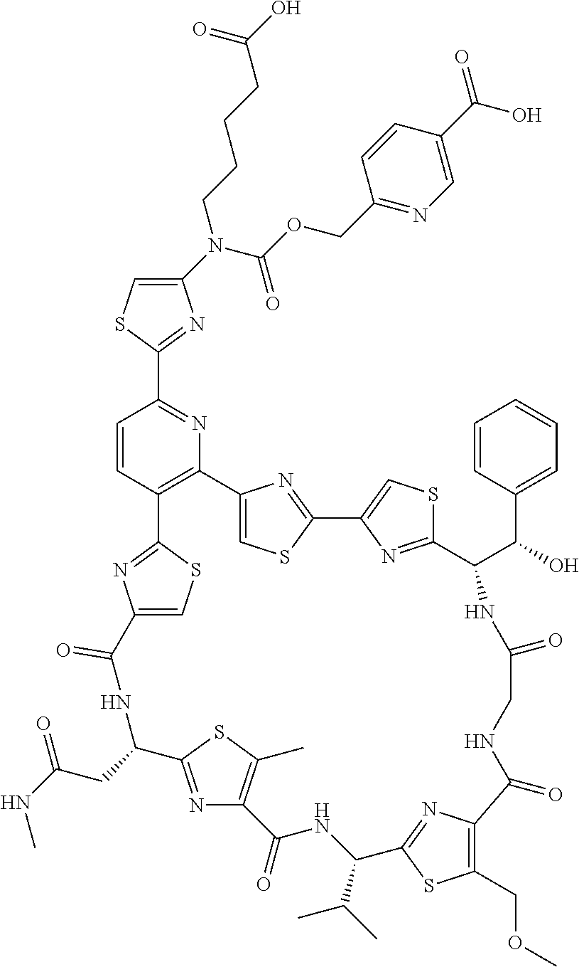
C1(N(C(OCC2=NC=C(C(=O)O)C=C2)=O)CCCCC(=O)O)=CSC(C2=NC3=C(C=C2)C2=NC(=CS2)C(=O)NC(CC(=O)NC)C2=NC(=C(C)S2)C(=O)NC(C(C)C)C2=NC(=C(COC)S2)C(=O)NCC(=O)NC(C(C2=CC=CC=C2)O)C2=NC(=CS2)C2=NC3=CS2)=N1
